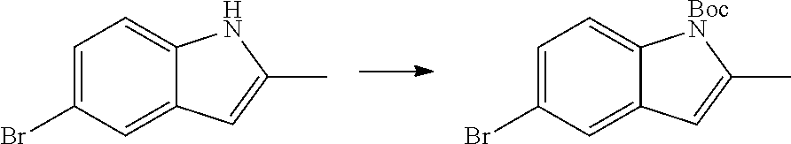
C1=C(Br)C=C2C(=C1)NC(C)=C2.C1=C(Br)C=C2C(=C1)[BocN]C(C)=C2
